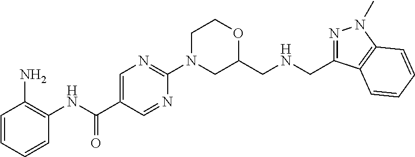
C1(NC(C2=CN=C(N3CC(CNCC4=NN(C)C5=C4C=CC=C5)OCC3)N=C2)=O)=C(N)C=CC=C1
